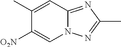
C1(C)=CC2=NC(C)=NN2C=C1[O2N]
